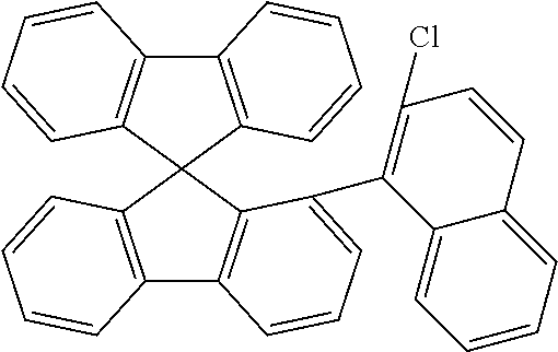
C12=C(C=CC=C1)C1(C3=C2C=CC=C3C2=C(Cl)C=CC3=CC=CC=C23)C2=C(C3=C1C=CC=C3)C=CC=C2
